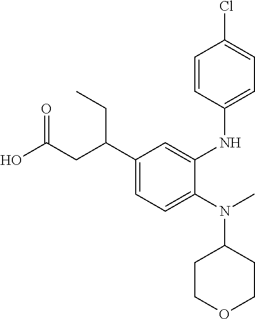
C1(C(CC(O)=O)CC)=CC=C(N(C)C2CCOCC2)C(NC2=CC=C(Cl)C=C2)=C1
